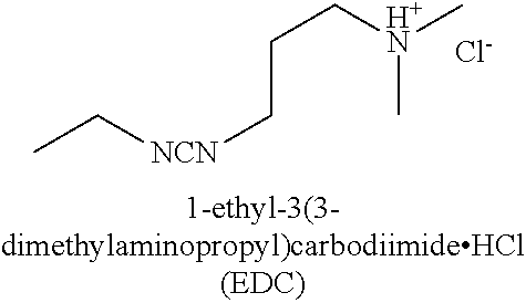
CC[NCN]CCC[H+N](C)C.[Cl-]
